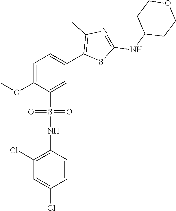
C1=C(OC)C(S(=O)(=O)NC2=C(Cl)C=C(Cl)C=C2)=CC(C2=C(C)N=C(NC3CCOCC3)S2)=C1
